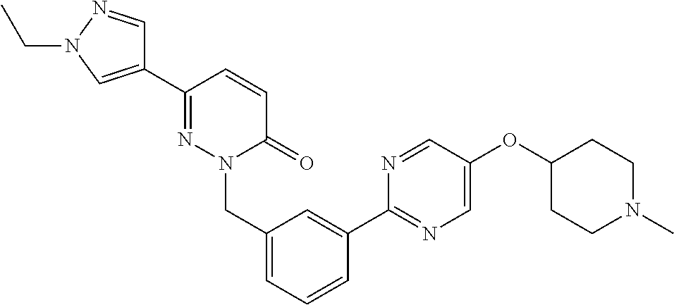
C1(C2=NN(CC3=CC=CC(C4=NC=C(OC5CCN(C)CC5)C=N4)=C3)C(=O)C=C2)=CN(CC)N=C1
